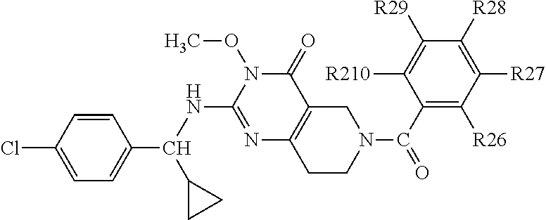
N1=C(NC(C2=CC=C(Cl)C=C2)C2CC2)N(OC)C(=O)C2=C1CCN(C(=O)C1=C([R26])C([R27])=C([R28])C([R29])=C1[R210])C2
